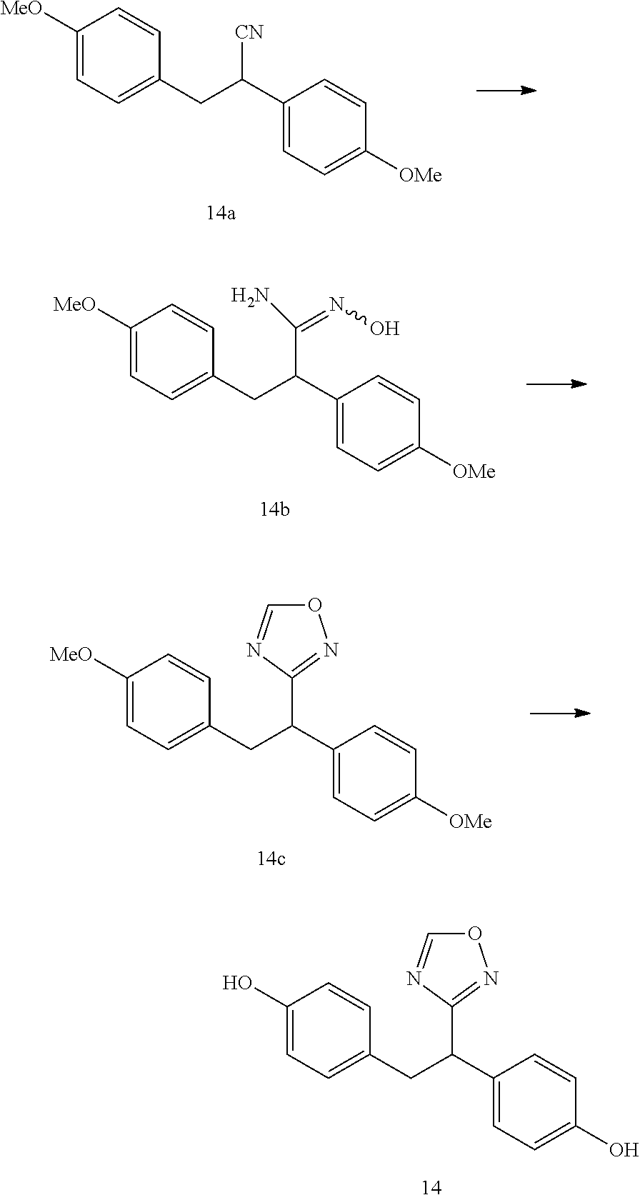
C1([MeO])=CC=C(CC(C2=CC=C([OMe])C=C2)[CN])C=C1.C1([MeO])=CC=C(CC(C2=CC=C([OMe])C=C2)C(N)=NO)C=C1.C1(O)=CC=C(CC(C2=CC=C(O)C=C2)C2=NOC=N2)C=C1.C1([MeO])=CC=C(CC(C2=CC=C([OMe])C=C2)C2=NOC=N2)C=C1
